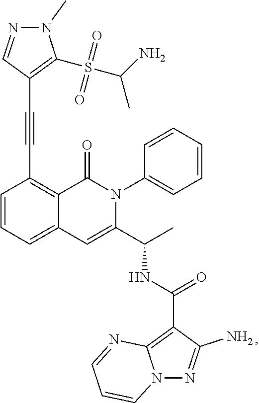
C1=CC=C2C(=C1C#CC1=C(S(=O)(=O)C(N)C)N(C)N=C1)C(=O)N(C1=CC=CC=C1)C(C(C)NC(=O)C1=C3N(N=C1N)C=CC=N3)=C2
